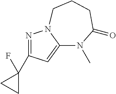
N1=C(C2(F)CC2)C=C2N1CCCC(=O)N2C
